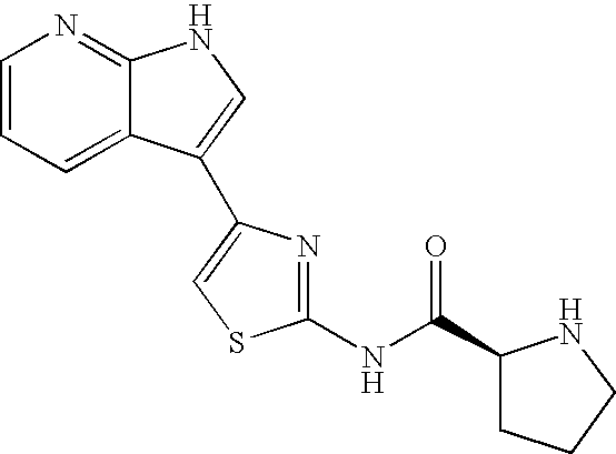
C1=CN=C2C(=C1)C(C1=CSC(NC(C3CCCN3)=O)=N1)=CN2
